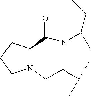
N1(CCC(C)C)C(C(NC(CC)C)=O)CCC1
